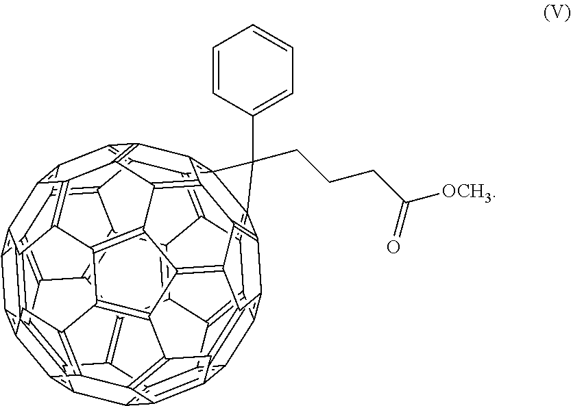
C12=C3C4=C5C6=C1C1=C7C6=C6C8=C5C5=C4C4=C9C%10=C5C5=C8C8=C6C6%11=C7C7=C%12C%13=C%14C%15=C%16C%17=C%18C%19=C(C4=C3C3=C%19C4=C%18C%15=C%13C%13=C4C(=C23)C1=C%137)C9=C%17C1=C%16C2=C%14C(=C6%12C%11(C3=CC=CC=C3)CCCC([OCH3])=O)C8=C2C5=C1%10
